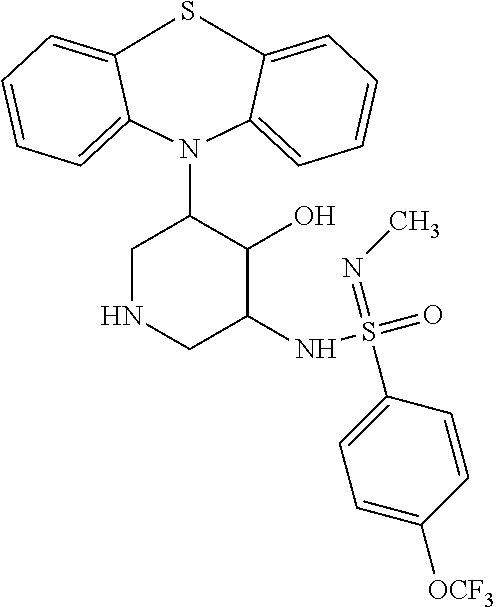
S1C2=CC=CC=C2N(C2CNCC(NS(=O)(=NC)C3=CC=C([OCF3])C=C3)C2O)C2=CC=CC=C12
